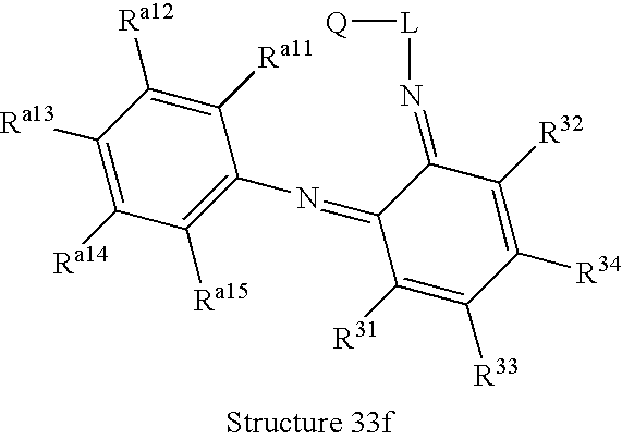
C1([R34])=C([R32])C(=N[L][Q])C(=NC2=C([Ra15])C([Ra14])=C([Ra13])C([Ra12])=C2[Ra11])C([R31])=C1[R33]
